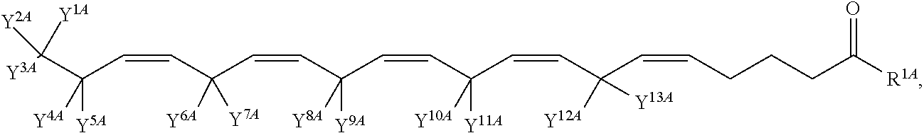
[Y10A]C([Y11A])(C=CC([Y9A])([Y8A])C=CC([Y7A])([Y6A])C=CC(C([Y3A])([Y2A])[Y1A])([Y4A])[Y5A])C=CC(C=CCCCC(=O)[R1A])([Y13A])[Y12A]
